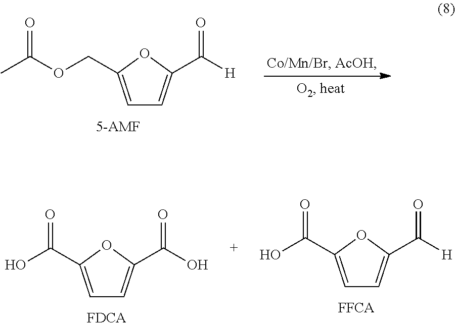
C1=C(C(O)=O)OC(C([H])=O)=C1.C1=C(C(O)=O)OC(C(O)=O)=C1.C1=C(COC(C)=O)OC(C([H])=O)=C1
